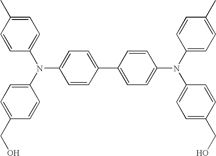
C1=CC(C)=CC=C1N(C1=CC=C(CO)C=C1)C1=CC=C(C2=CC=C(N(C3=CC=C(CO)C=C3)C3=CC=C(C)C=C3)C=C2)C=C1
